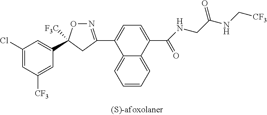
C1(Cl)=CC([CF3])=CC(C2([F3C])ON=C(C3=CC=C(C(NCC(NC[CF3])=O)=O)C4=CC=CC=C34)C2)=C1
